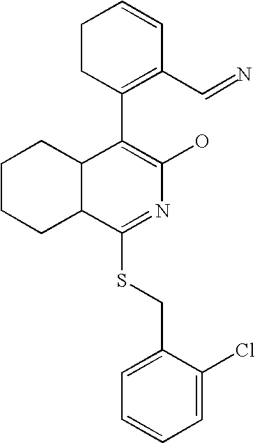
C1CCC2C(C1)C(C1=C(C=N)C=CCC1)=C(O)N=C2SCC1=CC=CC=C1Cl
